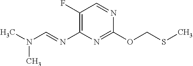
C1(F)=C(N=CN(C)C)N=C(OCSC)N=C1
